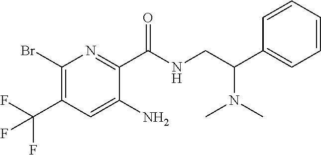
C1(Br)=C(C(F)(F)F)C=C(N)C(C(NCC(C2=CC=CC=C2)N(C)C)=O)=N1
